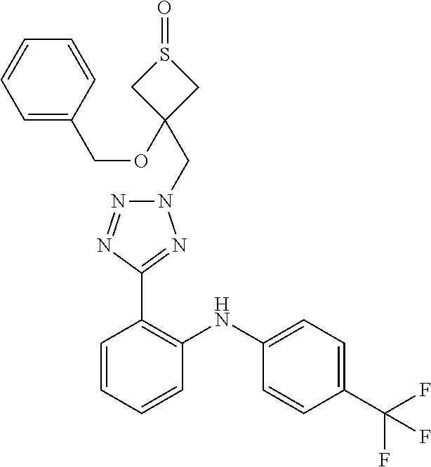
C1=C(NC2=C(C3=NN(CC4(OCC5=CC=CC=C5)CS(=O)C4)N=N3)C=CC=C2)C=CC(C(F)(F)F)=C1
